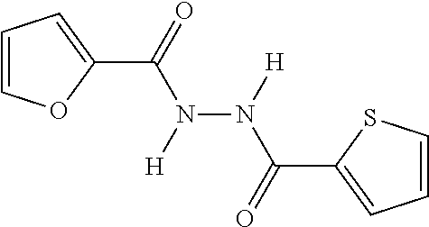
C1=COC(C(=O)N([H])N([H])C(=O)C2=CC=CS2)=C1
